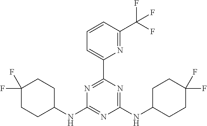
N(C1=NC(NC2CCC(F)(F)CC2)=NC(C2=CC=CC(C(F)(F)F)=N2)=N1)C1CCC(F)(F)CC1
